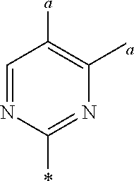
C1=NC(*)=NC([a])=C1[a]
